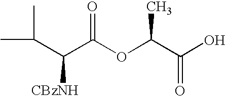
C(C(C(OC(C(O)=O)C)=O)[CBzNH])(C)C
